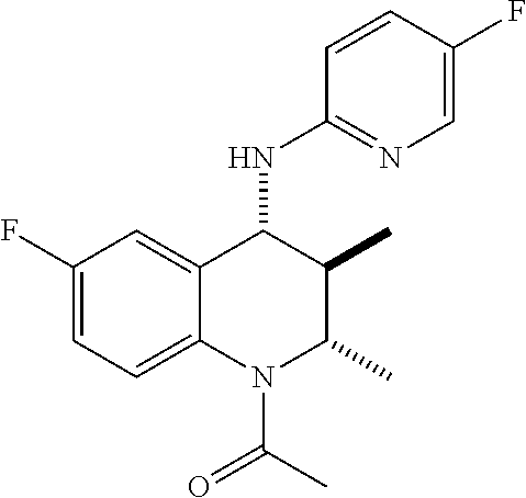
C1(F)=CC=C2C(=C1)C(NC1=NC=C(F)C=C1)C(C)C(C)N2C(C)=O
